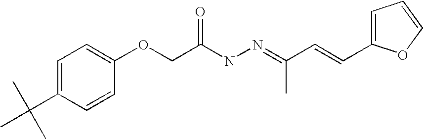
C1=C(C(C)(C)C)C=CC(OCC(NN=C(C=CC2=CC=CO2)C)=O)=C1
